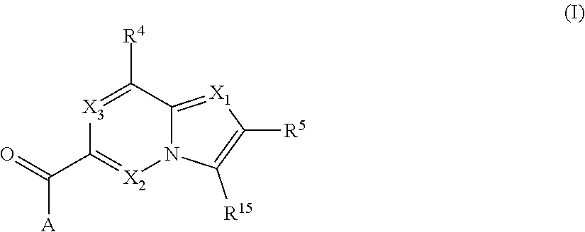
[X2]1=C(C(=O)[A])[X3]=C([R4])C2=[X1]C([R5])=C([R15])N12
